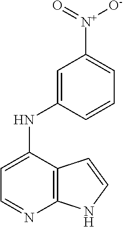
C1=C(NC2=CC([N+](=O)[O-])=CC=C2)C2=C(N=C1)NC=C2
